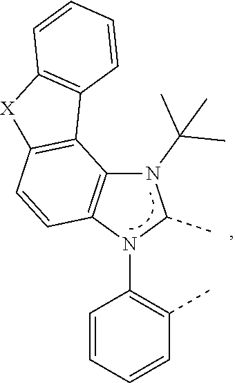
N1(C(C)(C)C)C2=C(N(C3=C(C)C=CC=C3)C1C)C=CC1=C2C2=C([X]1)C=CC=C2
